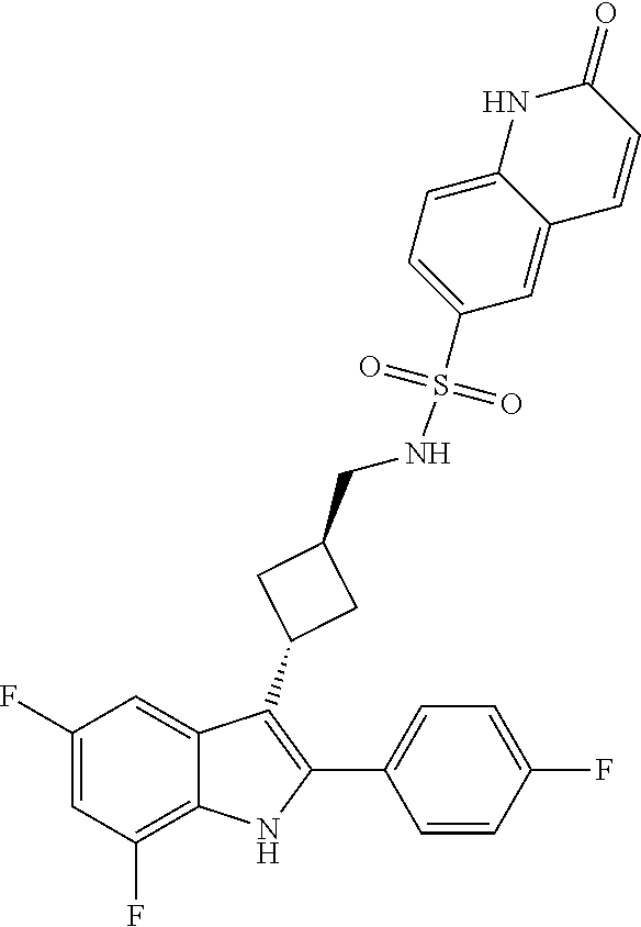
C1(F)=CC(F)=C2C(=C1)C(C1CC(CNS(=O)(C3=CC=C4C(=C3)C=CC(=O)N4)=O)C1)=C(C1=CC=C(F)C=C1)N2
